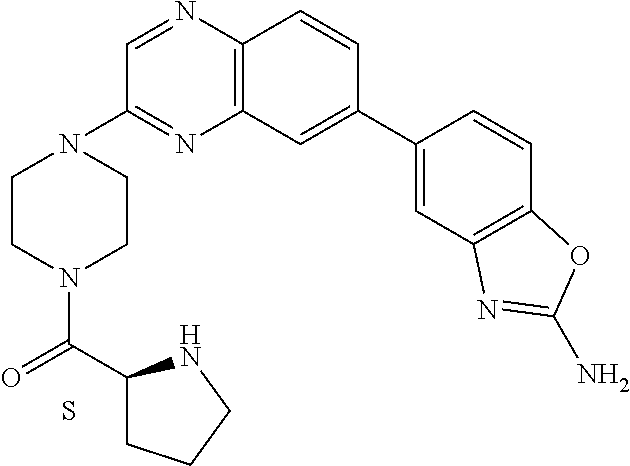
C1=C(C2=CC3=C(C=C2)N=CC(N2CCN(C(=O)C4CCCN4)CC2)=N3)C=CC2=C1N=C(N)O2.S
